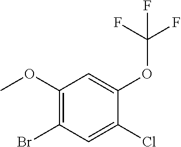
C1(OC)=C(Br)C=C(Cl)C(OC(F)(F)F)=C1
